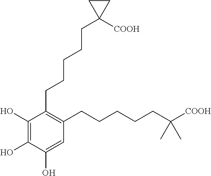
C1(O)=C(O)C(O)=CC(CCCCCC([COOH])(C)C)=C1CCCCCC1([COOH])CC1
